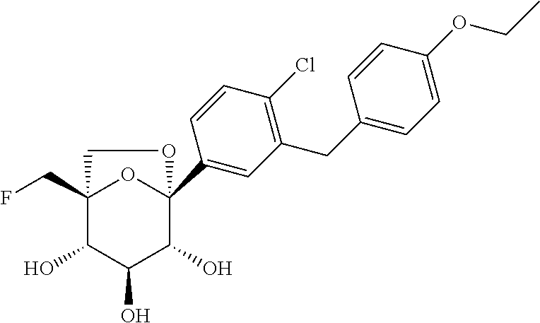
C1(CC2=CC=C(OCC)C=C2)=C(Cl)C=CC(C23OC(CF)(C(O)C(O)C2O)CO3)=C1
